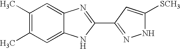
C1(C)=C(C)C=C2C(=C1)N=C(C1=NNC([SCH3])=C1)N2
